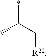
CC(C[R22])*
